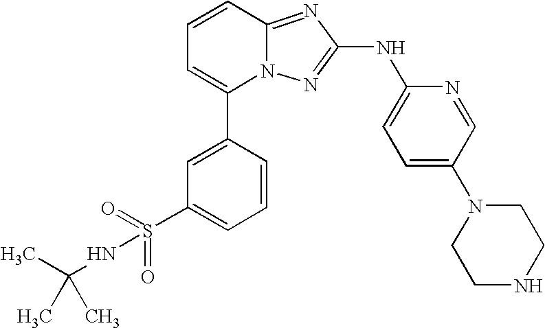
C1=CC2=NC(NC3=CC=C(N4CCNCC4)C=N3)=NN2C(C2=CC(S(=O)(=O)NC(C)(C)C)=CC=C2)=C1
